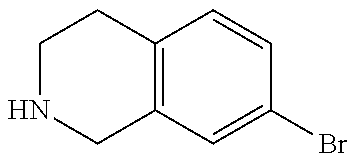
C1NCC2=C(C1)C=CC(Br)=C2
